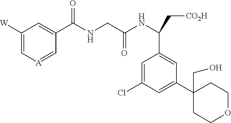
C1([W])=C[A]=CC(C(NCC(NC(C[CO2H])C2=CC(C3(CO)CCOCC3)=CC(Cl)=C2)=O)=O)=C1
